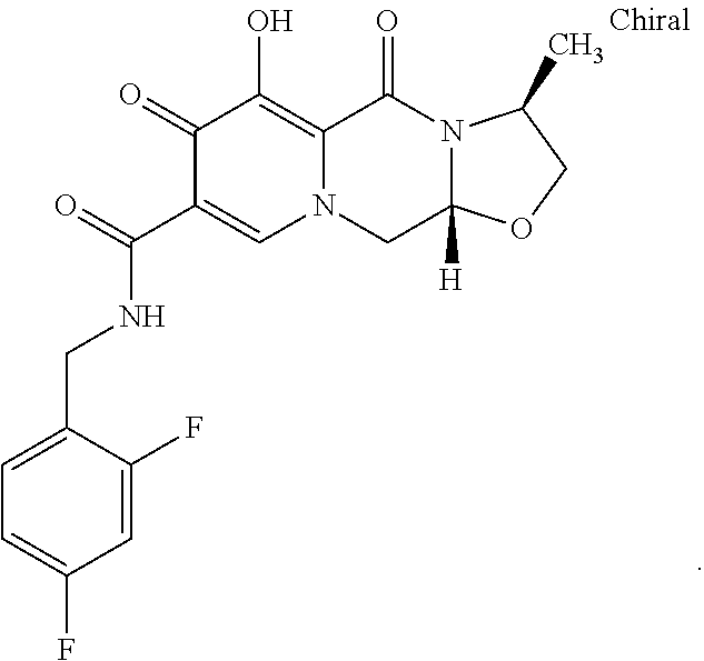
C1(=O)C(C(=O)NCC2=CC=C(F)C=C2F)=CN2C(=C1O)C(=O)N1C([H])(C2)OCC1C
